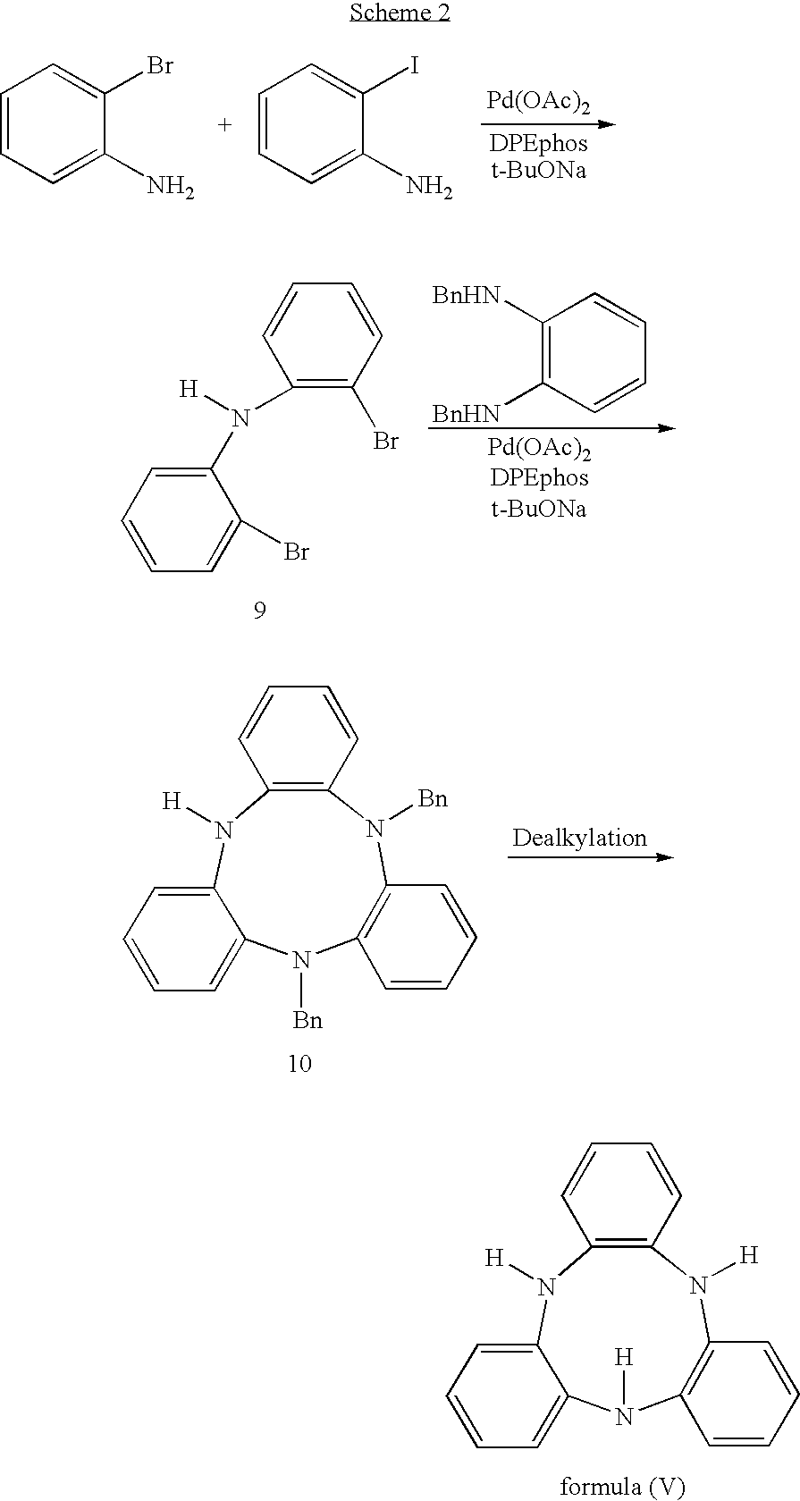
C1=CC=C(N)C(Br)=C1.C1=CC=C(N)C(I)=C1.[Pd(OAc)2].C1(N(C2=CC=CC=C2Br)[H])=C(Br)C=CC=C1.C1([BnHN])=C([BnHN])C=CC=C1.C12=C(N([Bn])C3=CC=CC=C3N([H])C3=C(N1[Bn])C=CC=C3)C=CC=C2.C12=C(N([H])C3=CC=CC=C3N([H])C3=C(N1[H])C=CC=C3)C=CC=C2
